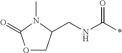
C(NC(*)=O)C1COC(=O)N1C
